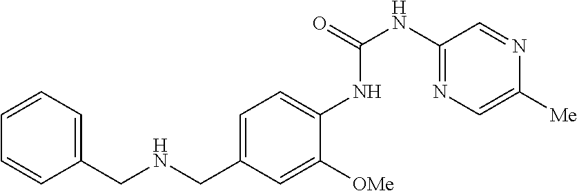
C1(CNCC2=CC=C(NC(NC3=NC=C([Me])N=C3)=O)C([OMe])=C2)=CC=CC=C1
